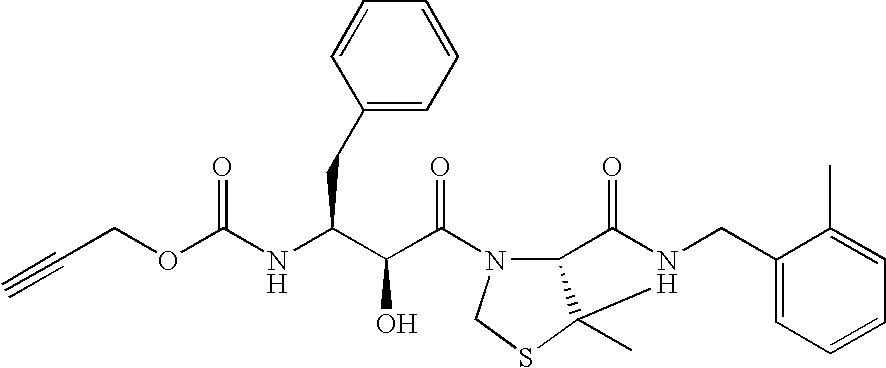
C(NC(C(C(=O)N1C2C(C)(SC1)N(CC1=CC=CC=C1C)C2=O)O)CC1=CC=CC=C1)(=O)OCC#C
